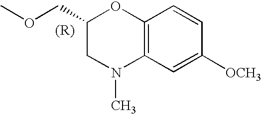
COCC1CN(C)C2=C(O1)C=CC([OCH3])=C2
